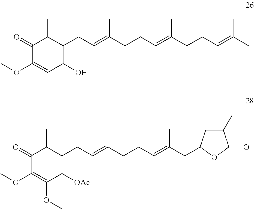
C1(=O)C(OC)=CC(O)C(CC=C(CCC=C(CCC=C(C)C)C)C)C1C.C1(=O)C(OC)=C(OC)C([OAc])C(CC=C(CCC=C(CC2CC(C)C(=O)O2)C)C)C1C
